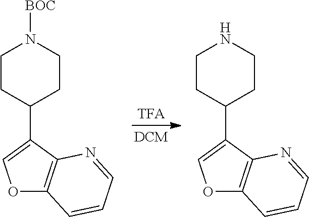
C1CC(C2=COC3=C2N=CC=C3)CCN1[BOC].C1CC(C2=COC3=C2N=CC=C3)CCN1
